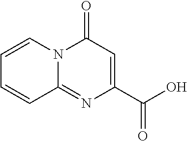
C1=CN2C(=NC(C(O)=O)=CC2=O)C=C1
